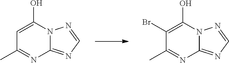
C1=C(O)N2C(=NC=N2)N=C1C.C1(Br)=C(O)N2C(=NC=N2)N=C1C
